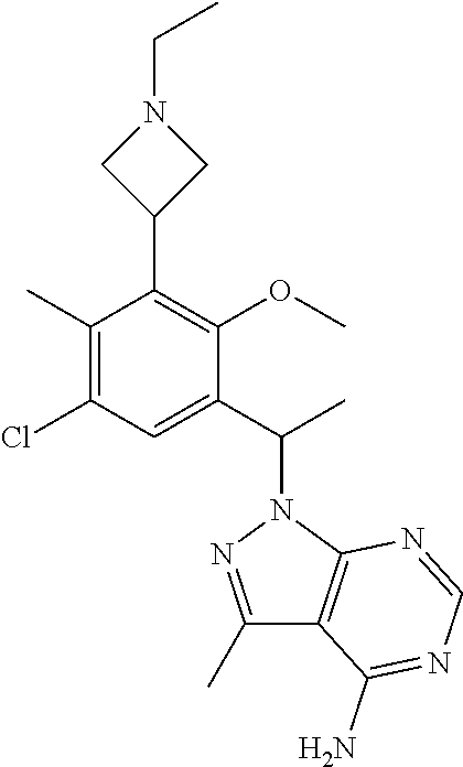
C1(C)=NN(C(C)C2=CC(Cl)=C(C)C(C3CN(CC)C3)=C2OC)C2=C1C(N)=NC=N2
